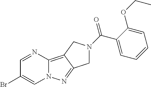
C12=C3C(=NN1C=C(Br)C=N2)CN(C(C1=CC=CC=C1OCC)=O)C3
